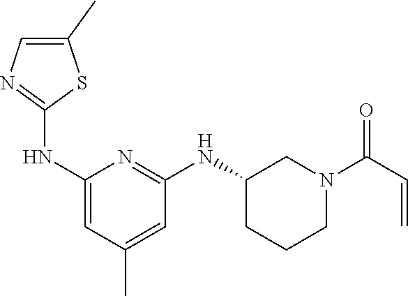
C1(NC2=NC=C(C)S2)=CC(C)=CC(NC2CCCN(C(=O)C=C)C2)=N1
